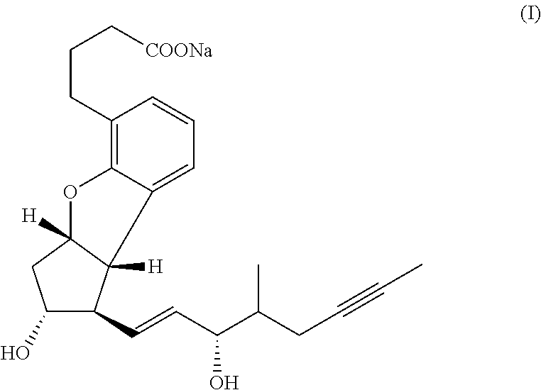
C1(CCC[COONa])=C2C(=CC=C1)C1([H])C([H])(O2)CC(O)C1C=CC(C(CC#CC)C)O
